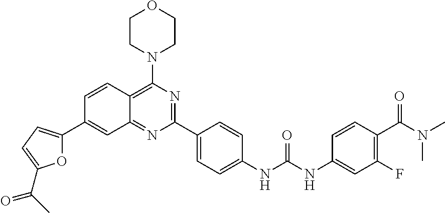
C12=NC(C3=CC=C(NC(NC4=CC(F)=C(C(N(C)C)=O)C=C4)=O)C=C3)=NC(N3CCOCC3)=C1C=CC(C1=CC=C(C(C)=O)O1)=C2
